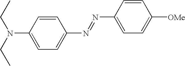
CCN(CC)C1=CC=C(N=NC2=CC=C([OMe])C=C2)C=C1
